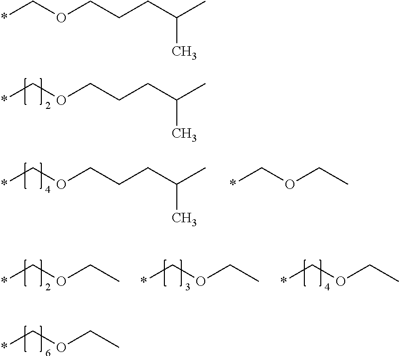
*COCCCC(C)C.*COCC.*COCCCC(C)C.*COCC.*COCC.*COCC.*COCC.*COCCCC(C)C
